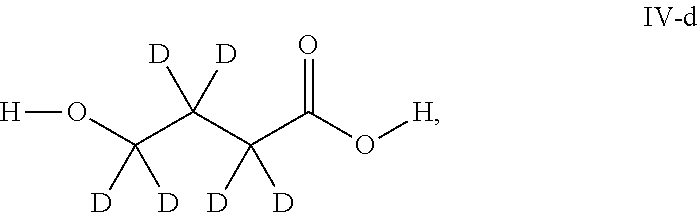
O(C(C(C(C(O[H])=O)([D])[D])([D])[D])([D])[D])[H]
